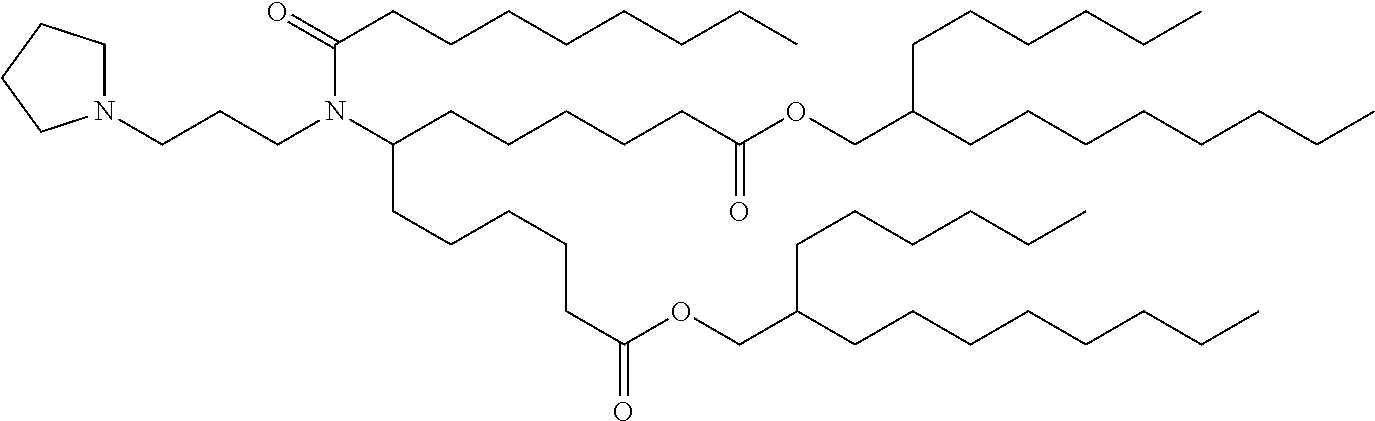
N1(CCCN(C(CCCCCCCC)=O)C(CCCCCC(OCC(CCCCCC)CCCCCCCC)=O)CCCCCC(OCC(CCCCCC)CCCCCCCC)=O)CCCC1
